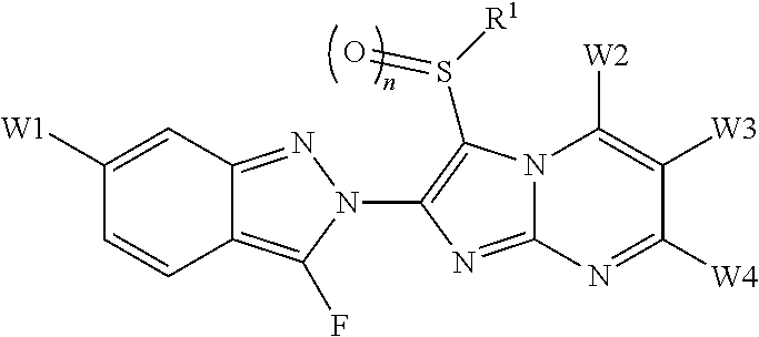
C1([W1])=CC2=NN(C3=C(S([R1])=O)N4C(=N3)N=C([W4])C([W3])=C4[W2])C(F)=C2C=C1
